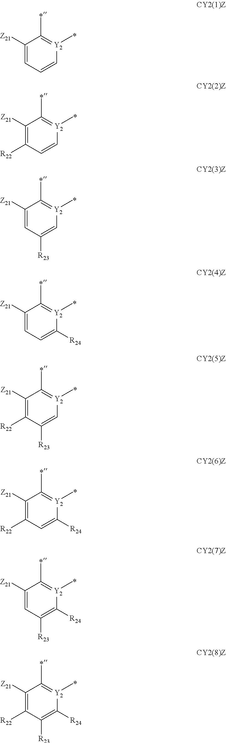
C1([Z21])=CC=C[Y2](C)=C1C.C1([Z21])=C([R22])C=C[Y2](C)=C1C.C1([Z21])=CC([R23])=C[Y2](C)=C1C.C1([Z21])=CC=C([R24])[Y2](C)=C1C.C1([Z21])=C([R22])C([R23])=C[Y2](C)=C1C.C1([Z21])=C([R22])C=C([R24])[Y2](C)=C1C.C1([Z21])=CC([R23])=C([R24])[Y2](C)=C1C.C1([Z21])=C([R22])C([R23])=C([R24])[Y2](C)=C1C
